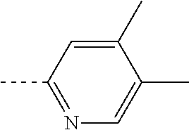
C1(C)=CC(C)=NC=C1C
